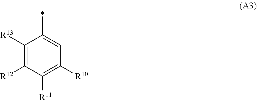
C1([R13])=C([R12])C([R11])=C([R10])C=C1*
